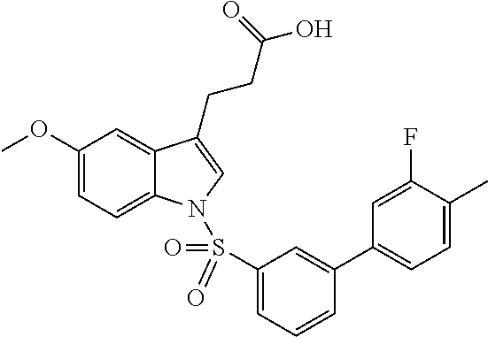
C1(OC)=CC=C2C(=C1)C(CCC(O)=O)=CN2S(C1=CC=CC(C2=CC=C(C)C(F)=C2)=C1)(=O)=O
